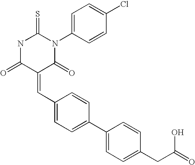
N1C(=O)C(=CC2=CC=C(C3=CC=C(CC(=O)O)C=C3)C=C2)C(=O)N(C2=CC=C(Cl)C=C2)C1=S
